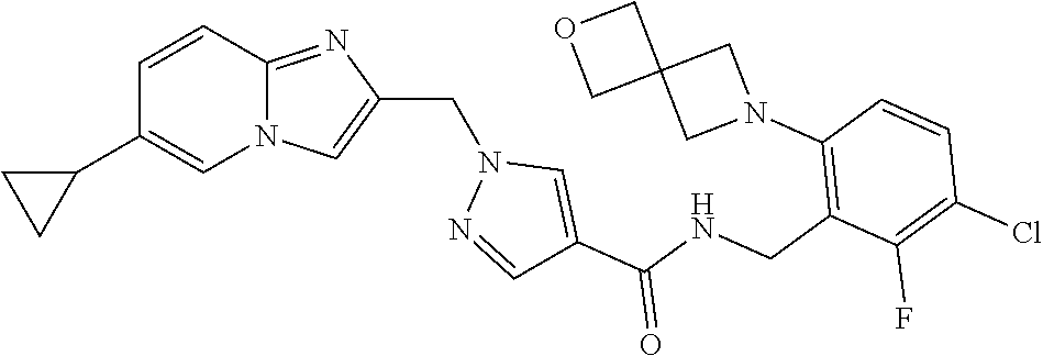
N12C(=NC(CN3N=CC(C(NCC4=C(N5CC6(C5)COC6)C=CC(Cl)=C4F)=O)=C3)=C1)C=CC(C1CC1)=C2
